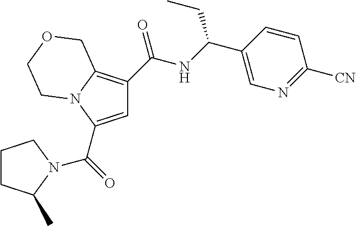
C1=C(C(=O)N2C(C)CCC2)N2C(=C1C(NC(C1=CN=C([CN])C=C1)CC)=O)COCC2
